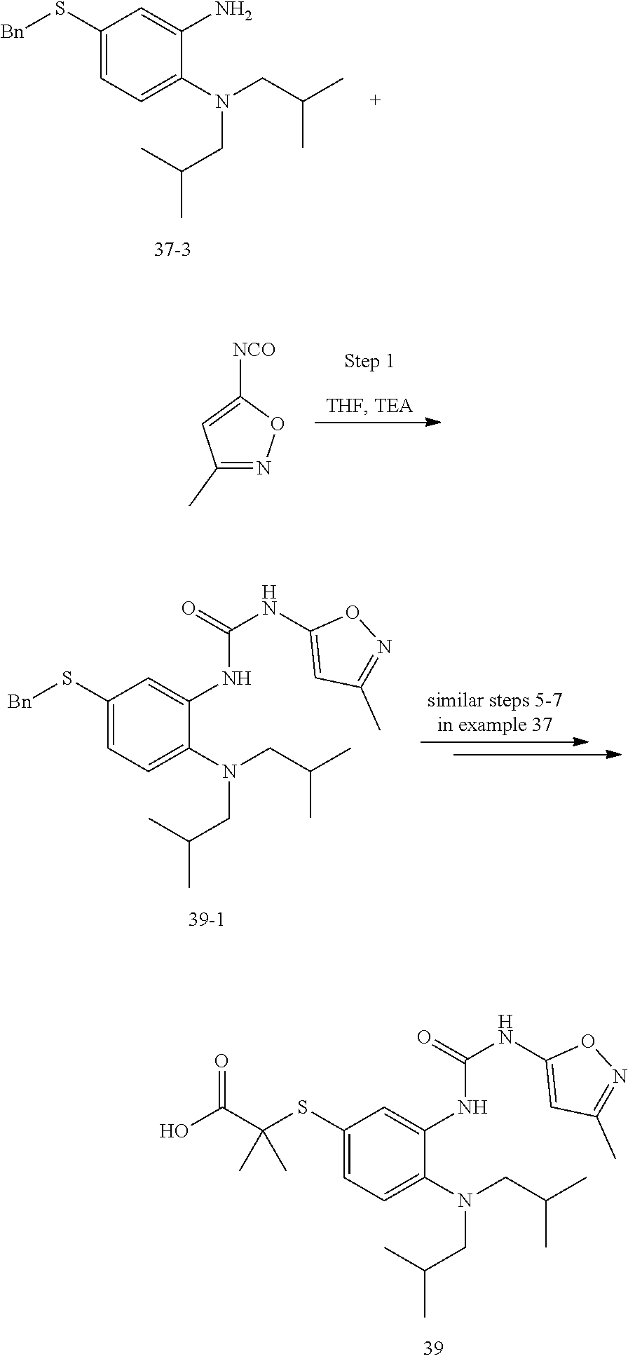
C1(S[Bn])=CC=C(N(CC(C)C)CC(C)C)C(N)=C1.C1(C)=NOC([NCO])=C1.C1(S[Bn])=CC=C(N(CC(C)C)CC(C)C)C(NC(NC2=CC(C)=NO2)=O)=C1.C1(SC(C(O)=O)(C)C)=CC=C(N(CC(C)C)CC(C)C)C(NC(NC2=CC(C)=NO2)=O)=C1
